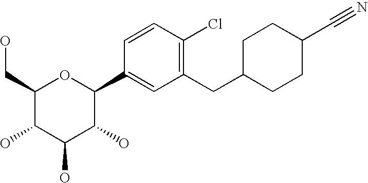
C1(CO)C(O)C(O)C(O)C(C2=CC(CC3CCC(C#N)CC3)=C(Cl)C=C2)O1
